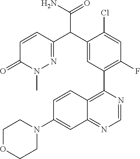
C12=NC=NC(C3=C(F)C=C(Cl)C(C(C4=NN(C)C(=O)C=C4)C(N)=O)=C3)=C1C=CC(N1CCOCC1)=C2
